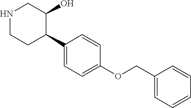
N1CCC(C2=CC=C(OCC3=CC=CC=C3)C=C2)C(O)C1
